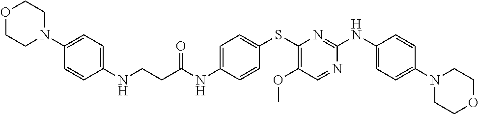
C1(SC2=CC=C(NC(CCNC3=CC=C(N4CCOCC4)C=C3)=O)C=C2)=C(OC)C=NC(NC2=CC=C(N3CCOCC3)C=C2)=N1
